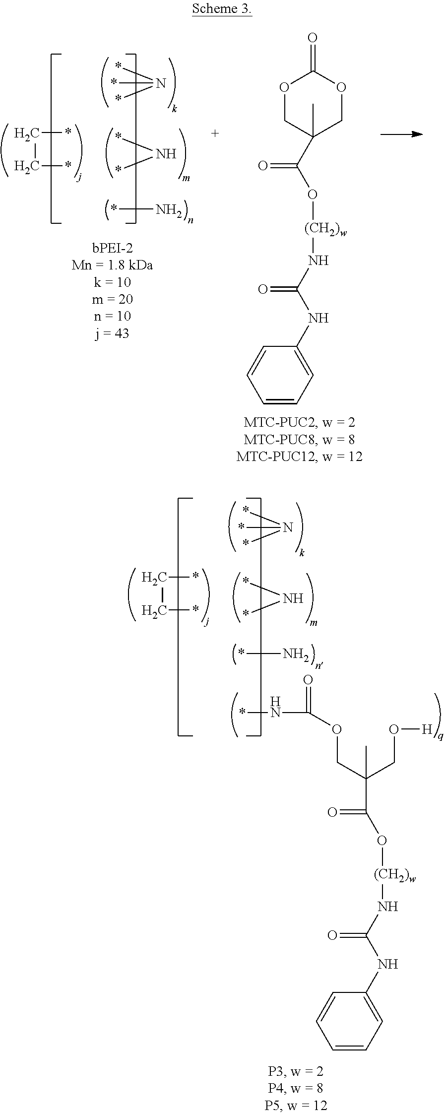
*N(*)*.*N*.N*.C(*)C*.O1CC(C)(C(=O)O[(CH2)w]NC(NC2=CC=CC=C2)=O)COC1=O.*NC(OCC(C)(CO[H])C(=O)O[(CH2)w]NC(NC1=CC=CC=C1)=O)=O.C(*)C*.*N(*)*.*N*.N*
